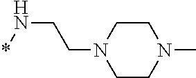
C1CN(CCN*)CCN1C
